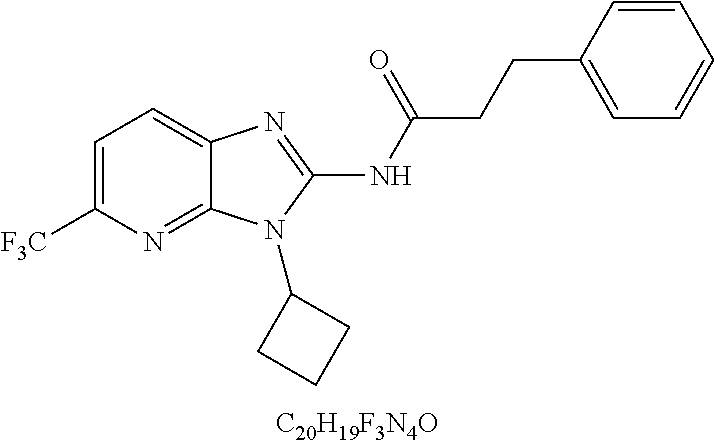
C1=C([F3C])N=C2C(=C1)N=C(NC(CCC1=CC=CC=C1)=O)N2C1CCC1.[C20H19F3N4O]
